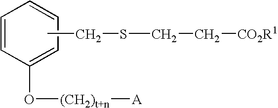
CCSCC[CO2R1].C1=CC=CC=C1O[(CH2)t+n][A]
